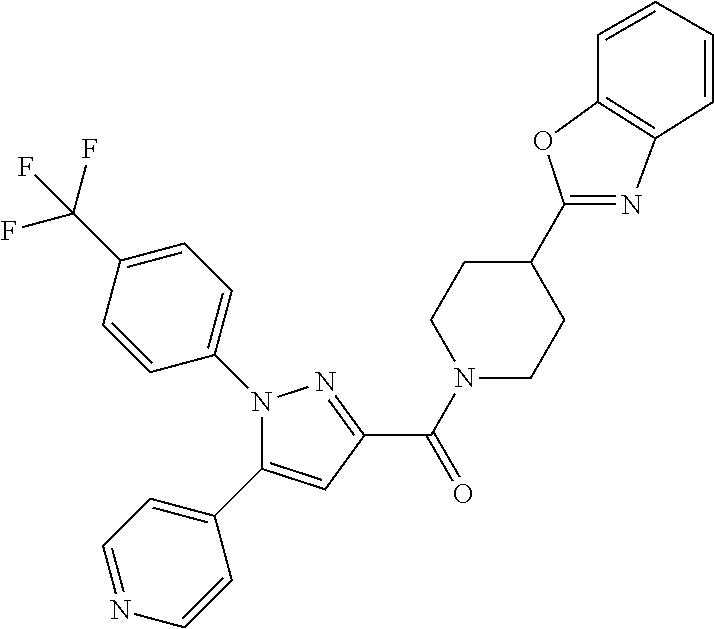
C(=O)(C1=NN(C2=CC=C(C(F)(F)F)C=C2)C(C2=CC=NC=C2)=C1)N1CCC(C2=NC3=C(C=CC=C3)O2)CC1
